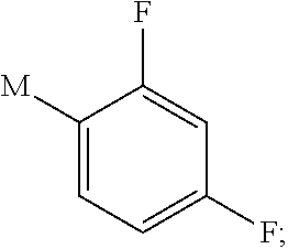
FC1=CC=C([M])C(F)=C1
